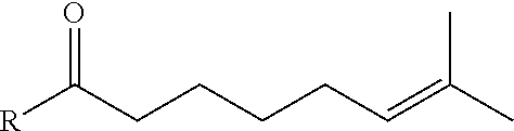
[R]C(CCCCC=C(C)C)=O
